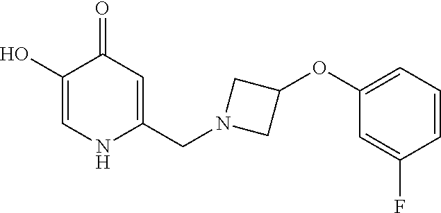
C1(O)=CNC(CN2CC(OC3=CC=CC(F)=C3)C2)=CC1=O
